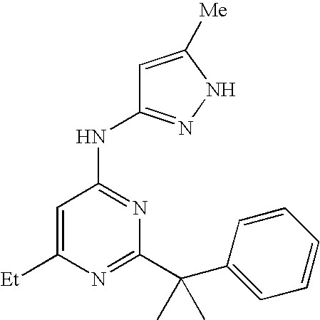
N(C1=NC(C(C2=CC=CC=C2)(C)C)=NC([Et])=C1)C1=NNC([Me])=C1
